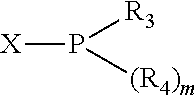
[X]P([R3])[(R4)m]
